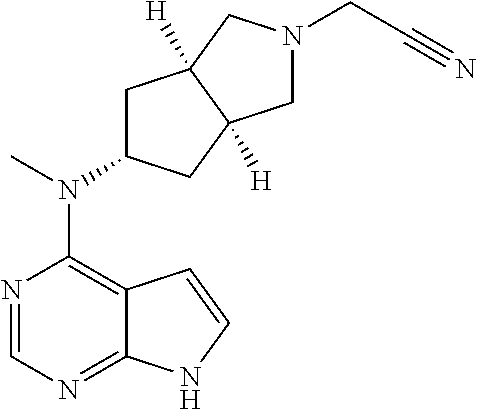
N1=CN=C2C(=C1N(C)C1CC3([H])C([H])(C1)CN(CC#N)C3)C=CN2
